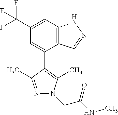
C12=C(C=C(C(F)(F)F)C=C1C1=C(C)N(CC(=O)NC)N=C1C)NN=C2
